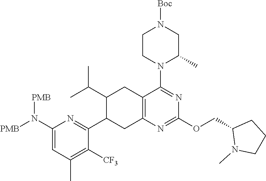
C12=C(N=C(OCC3N(C)CCC3)N=C1N1C(C)CN([Boc])CC1)CC(C1=NC(N([PMB])[PMB])=CC(C)=C1[CF3])C(C(C)C)C2
